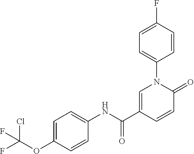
C1=C(C(NC2=CC=C(OC(F)(Cl)F)C=C2)=O)C=CC(=O)N1C1=CC=C(F)C=C1
